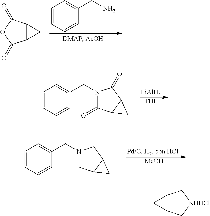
C12C(C(=O)OC1=O)C2.C1=CC=CC(CN)=C1.[LiAlH4].[THF].C1=CC=CC(CN2C(=O)C3C(C2=O)C3)=C1.C1=CC=CC(CN2CC3C(C2)C3)=C1.[MeOH].C12C(C[NHHCl]C1)C2
